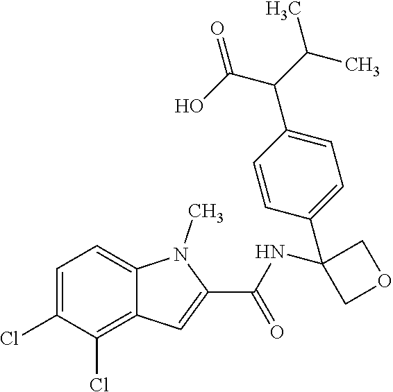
C1=C(Cl)C(Cl)=C2C(=C1)N(C)C(C(=O)NC1(C3=CC=C(C(C(C)C)C(O)=O)C=C3)COC1)=C2
